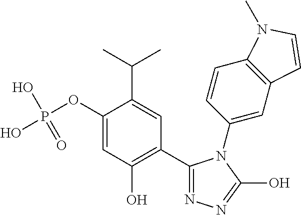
C1(C2=C(O)C=C(OP(O)(O)=O)C(C(C)C)=C2)=NN=C(O)N1C1=CC2=C(C=C1)N(C)C=C2
